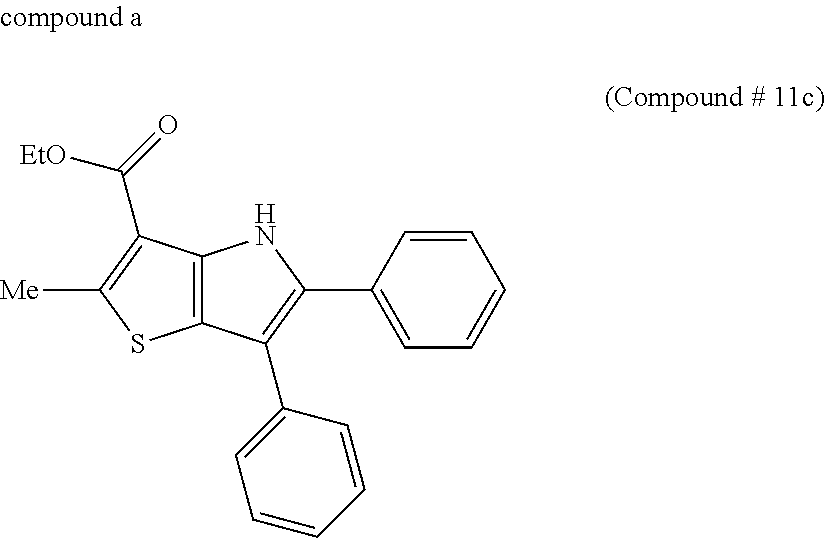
C12=C(C(C3=CC=CC=C3)=C(C3=CC=CC=C3)N1)SC([Me])=C2C([EtO])=O
